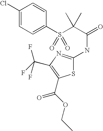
C1(Cl)=CC=C(S(C(C(=O)NC2=NC(C(F)(F)F)=C(C(OCC)=O)S2)(C)C)(=O)=O)C=C1
